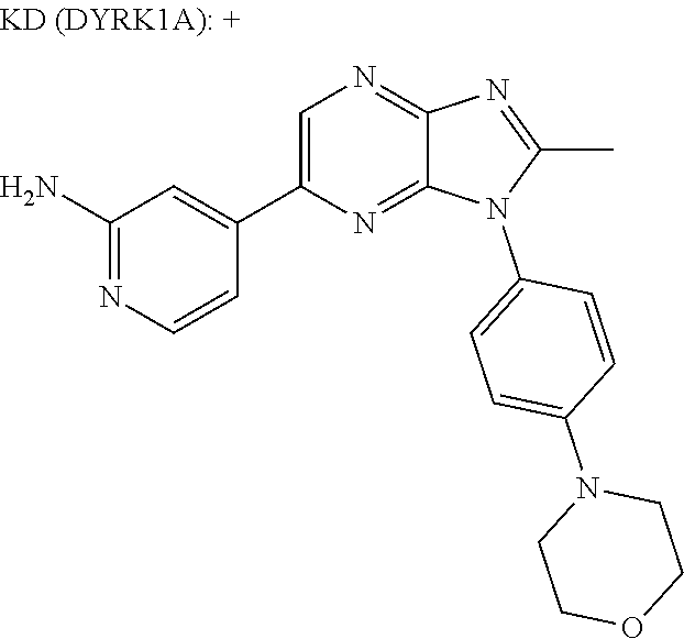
C1(N)=NC=CC(C2=CN=C3N=C(C)N(C4=CC=C(N5CCOCC5)C=C4)C3=N2)=C1
